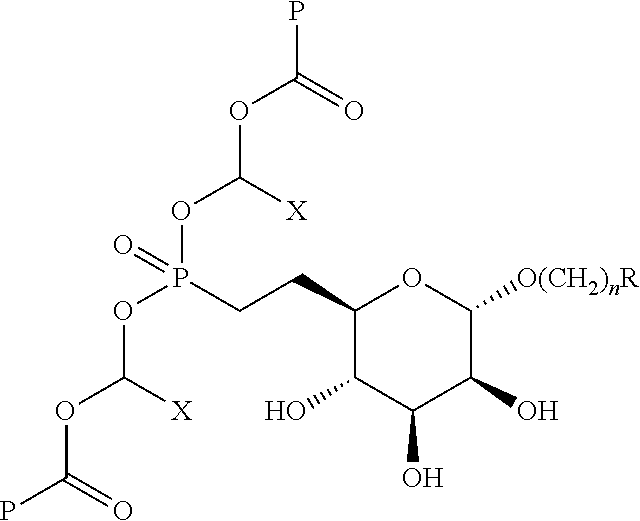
C1(CCP(OC([X])OC(=O)P)(OC([X])OC(=O)P)=O)C(O)C(O)C(O)C([O(CH2)nR])O1
